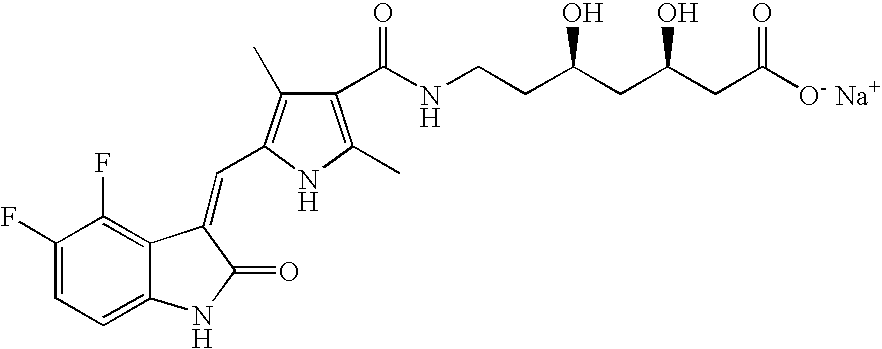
C1(F)=CC=C2C(=C1F)C(=CC1=C(C)C(C(NCCC(CC(CC([O- Na+])=O)O)O)=O)=C(C)N1)C(=O)N2
